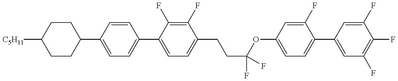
C1CC(C2=CC=C(C3=CC=C(CCC(F)(OC4=CC=C(C5=CC(F)=C(F)C(F)=C5)C(F)=C4)F)C(F)=C3F)C=C2)CCC1[C5H11]
